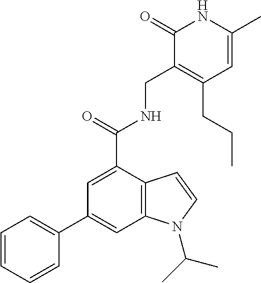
C1(C2=CC3=C(C(C(=O)NCC4=C(CCC)C=C(C)NC4=O)=C2)C=CN3C(C)C)=CC=CC=C1
